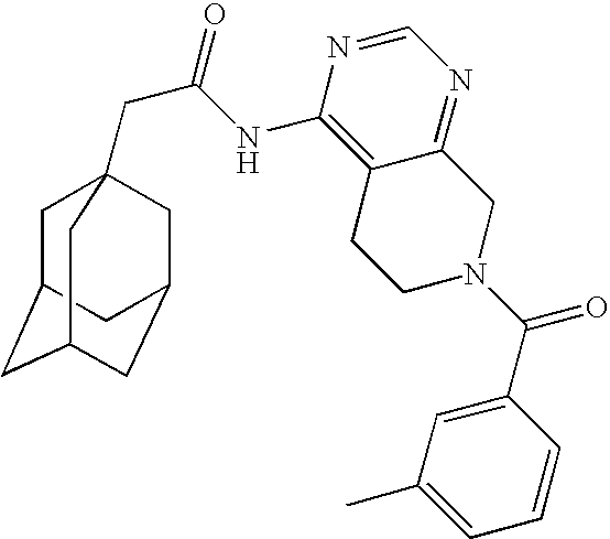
C1C2CC3CC(CC1(CC(=O)NC1=C4C(=NC=N1)CN(C(C1=CC(C)=CC=C1)=O)CC4)C3)C2
